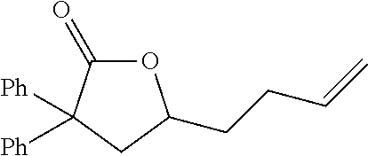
O1C(=O)C([Ph])([Ph])CC1CCC=C
